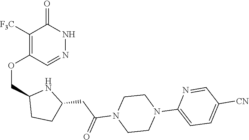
C1([F3C])=C(OCC2CCC(CC(N3CCN(C4=CC=C([CN])C=N4)CC3)=O)N2)C=NNC1=O
